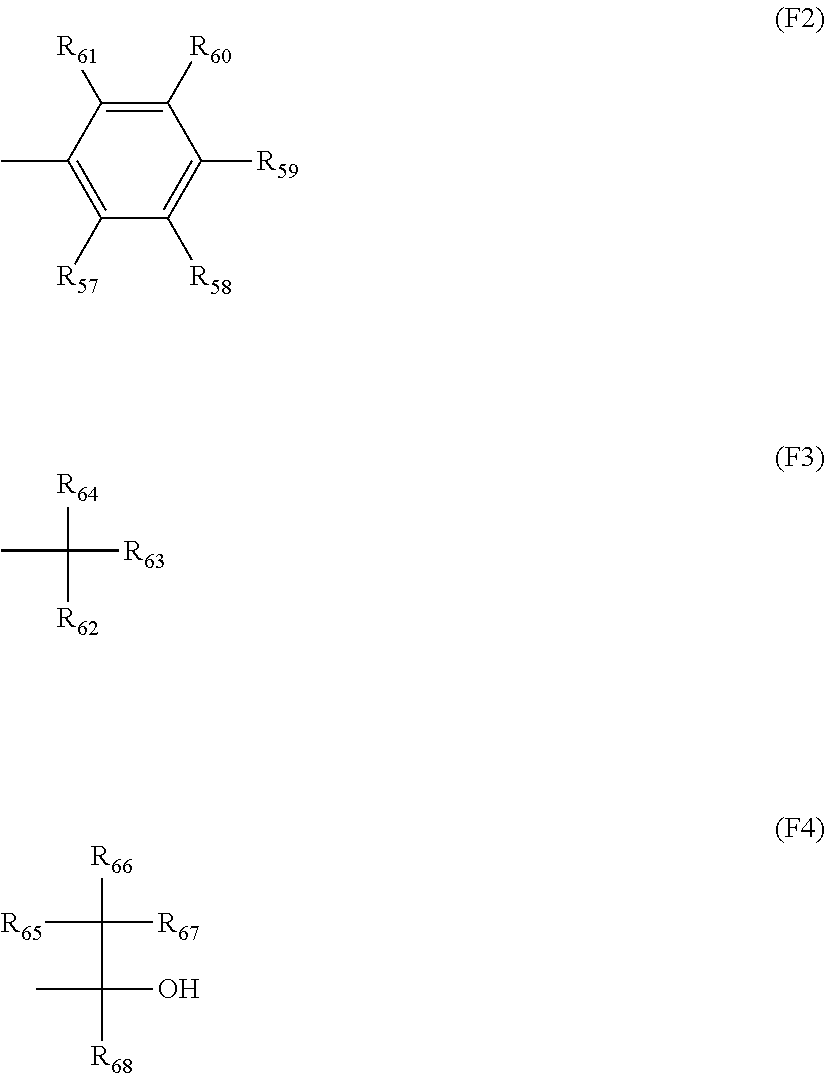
C1([R60])=C([R61])C(C)=C([R57])C([R58])=C1[R59].CC([R63])([R64])[R62].[R65]C([R67])([R66])C([R68])(C)O
